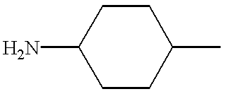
C1C(N)CCC(C)C1
